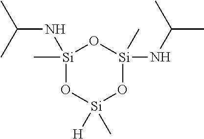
[Si]1(C)(NC(C)C)O[Si]([H])(C)O[Si](NC(C)C)(C)O1
